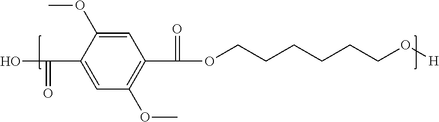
C1(C(=O)O)=CC(OC)=C(C(=O)OCCCCCCO[H])C=C1OC
